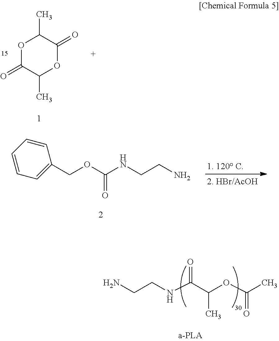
NCCNC(C(OC(C)=O)C)=O.O1C(=O)C(C)OC(=O)C1C.C1=CC=C(COC(NCCN)=O)C=C1
